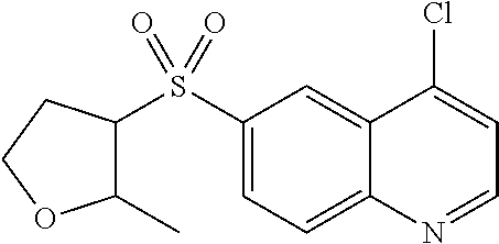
C1(S(C2C(C)OCC2)(=O)=O)=CC=C2C(=C1)C(Cl)=CC=N2
